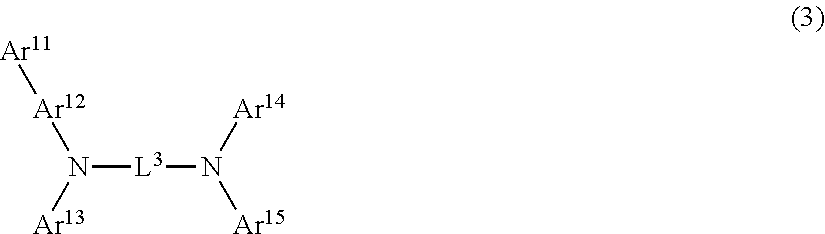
N([L3]N([Ar15])[Ar14])([Ar13])[Ar12][Ar11]
